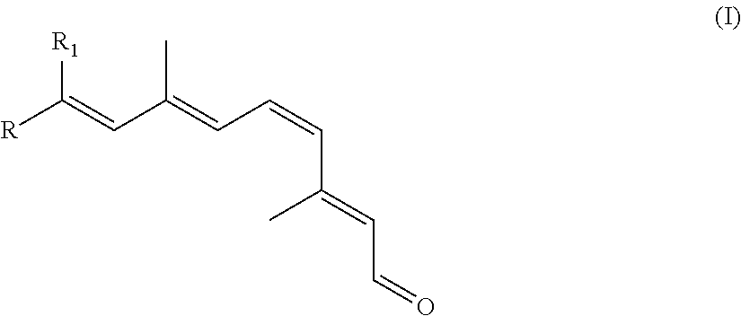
C(=CC=CC(C)=CC=O)(C)C=C([R])[R1]
